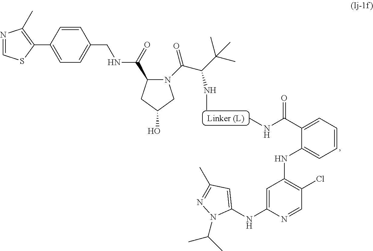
CNC(C(C)(C)C)C(N1C(C(=O)NCC2=CC=C(C3=C(C)N=CS3)C=C2)CC(O)C1)=O.N(C(C1=CC=CC=C1NC1=C(Cl)C=NC(NC2=CC(C)=NN2C(C)C)=C1)=O)C
